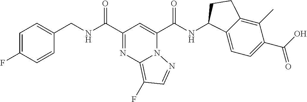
C1=CC(F)=CC=C1CNC(C1=NC2=C(F)C=NN2C(C(NC2C3=CC=C(C(O)=O)C(C)=C3CC2)=O)=C1)=O
